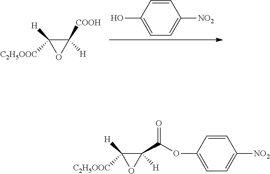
C1([COOH])([H])C([H])([C2H5OOC])O1.C1=CC(O)=CC=C1[NO2].C1([H])(C(=O)OC2=CC=C([NO2])C=C2)C([H])([C2H5OOC])O1
